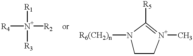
[R4][N+]([R2])([R1])[R3].[R6(CH2)n]N1CC[N+](C)=C1[R5]
